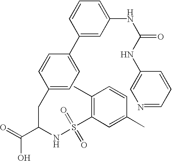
C1(CC(C(=O)O)NS(C2=C(C)C=CC(C)=C2)(=O)=O)=CC=C(C2=CC(NC(=O)NC3=CN=CC=C3)=CC=C2)C=C1
